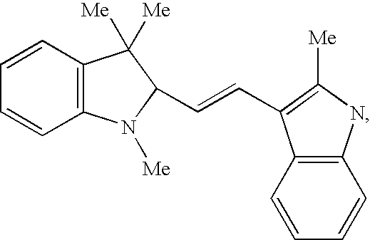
C12=C(C=CC=C1)C([Me])([Me])C(C=CC1=C([Me])NC3=C1C=CC=C3)N2[Me]
